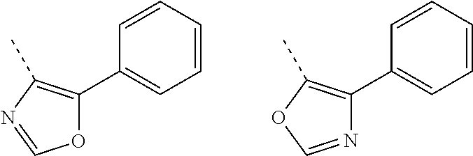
C1=CC=CC(C2=C(C)N=CO2)=C1.C1=CC=CC(C2=C(C)OC=N2)=C1
